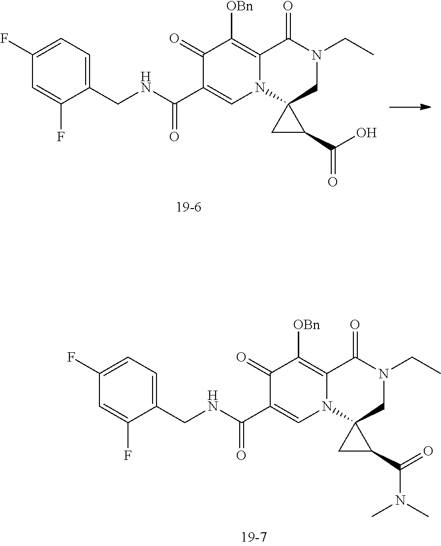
C1(F)=CC=C(CNC(C2=CN3C(=C([OBn])C2=O)C(=O)N(CC)CC32CC2C(O)=O)=O)C(F)=C1.C1(F)=CC=C(CNC(C2=CN3C(=C([OBn])C2=O)C(=O)N(CC)CC32CC2C(=O)N(C)C)=O)C(F)=C1
